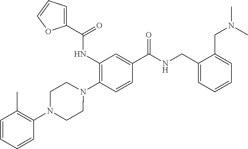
C1(NC(=O)C2=CC=CO2)=C(N2CCN(C3=C(C)C=CC=C3)CC2)C=CC(C(=O)NCC2=CC=CC=C2CN(C)C)=C1
